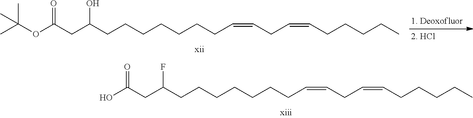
C(=CCC=CCCCCC)CCCCCCCC(CC(O)=O)F.C(=CCC=CCCCCC)CCCCCCCC(CC(OC(C)(C)C)=O)O
